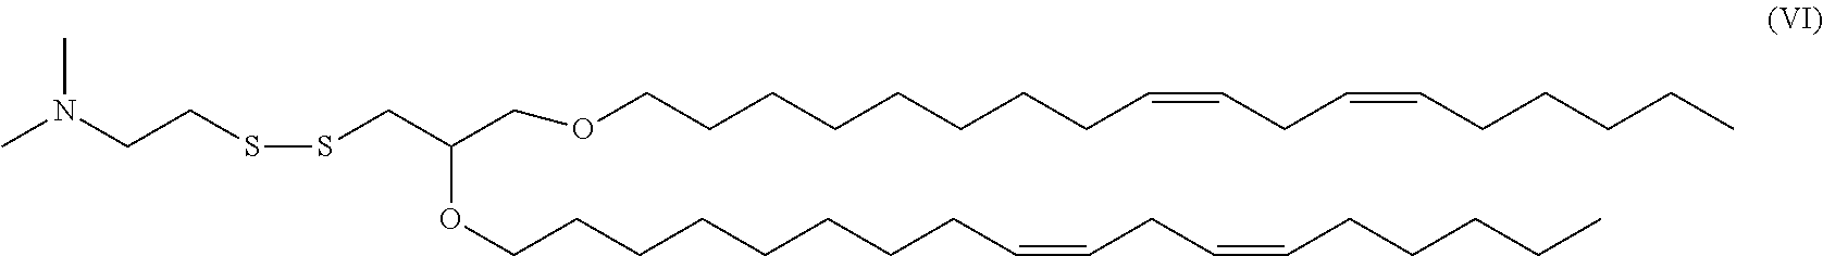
O(CCCCCCCCC=CCC=CCCCCC)CC(CSSCCN(C)C)OCCCCCCCCC=CCC=CCCCCC
